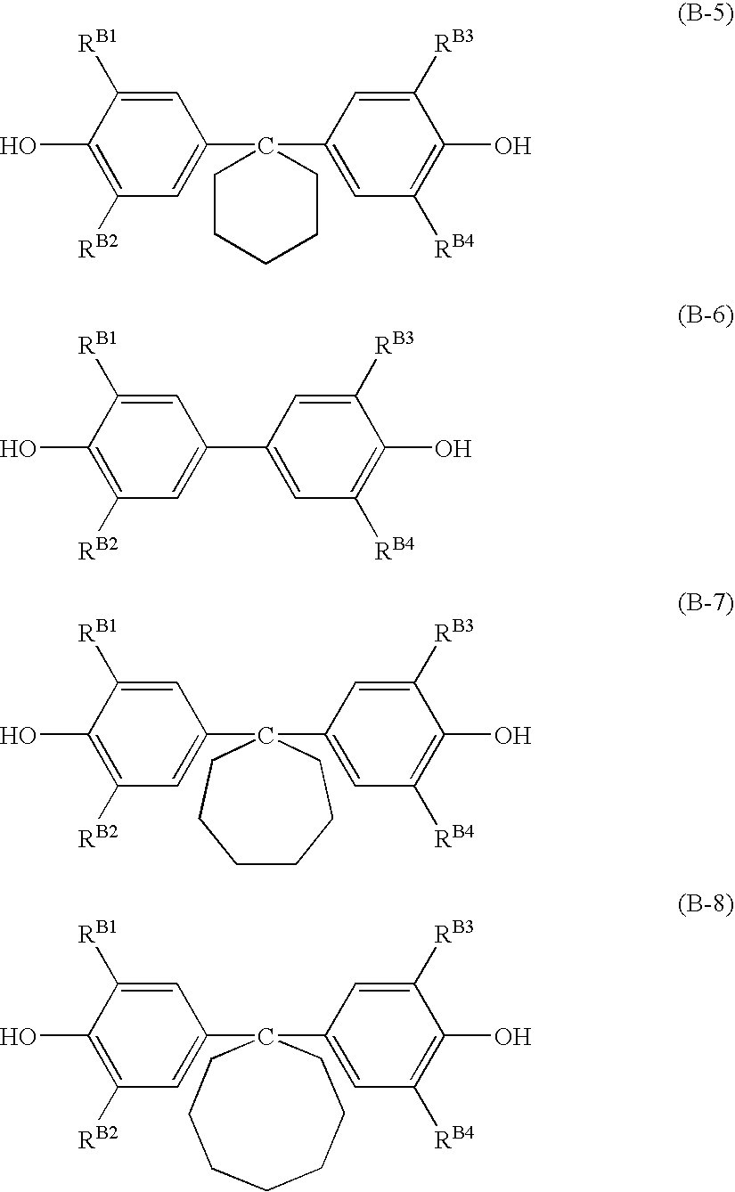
C1=C([RB1])C(O)=C([RB2])C=C1C1(C2=CC([RB4])=C(O)C([RB3])=C2)CCCCC1.C1=C([RB1])C(O)=C([RB2])C=C1C1=CC([RB4])=C(O)C([RB3])=C1.C1=C([RB1])C(O)=C([RB2])C=C1C1(C2=CC([RB4])=C(O)C([RB3])=C2)CCCCCC1.C1=C([RB1])C(O)=C([RB2])C=C1C1(C2=CC([RB4])=C(O)C([RB3])=C2)CCCCCCC1
